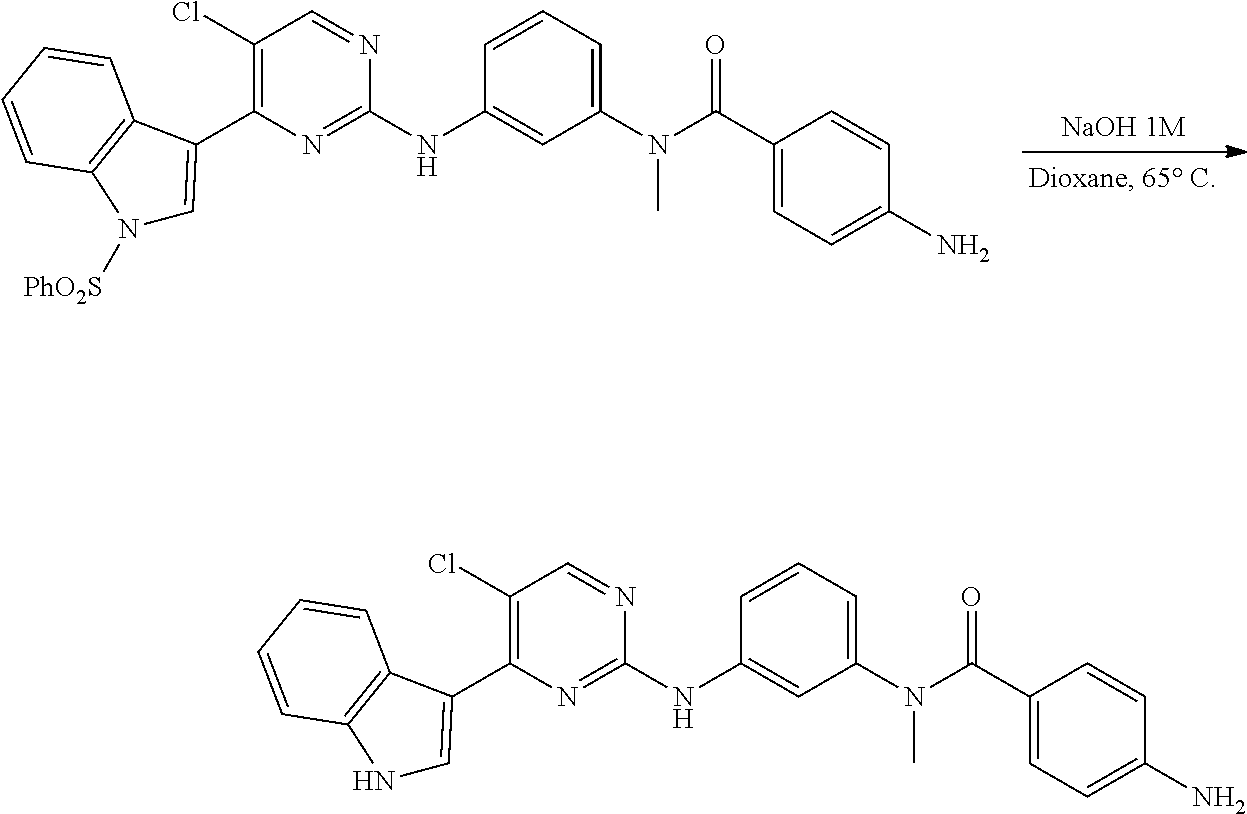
C1(Cl)=C(C2=CN([PhO2S])C3=C2C=CC=C3)N=C(NC2=CC(N(C)C(=O)C3=CC=C(N)C=C3)=CC=C2)N=C1.C1(Cl)=C(C2=CNC3=C2C=CC=C3)N=C(NC2=CC(N(C)C(=O)C3=CC=C(N)C=C3)=CC=C2)N=C1
